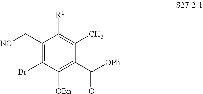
C1(C[NC])=C(Br)C([OBn])=C(C([OPh])=O)C(C)=C1[R1]
